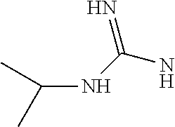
NC(NC(C)C)=N
